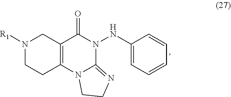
N12C(=NCC1)N(NC1=CC=CC=C1)C(=O)C1=C2CCN([R1])C1
